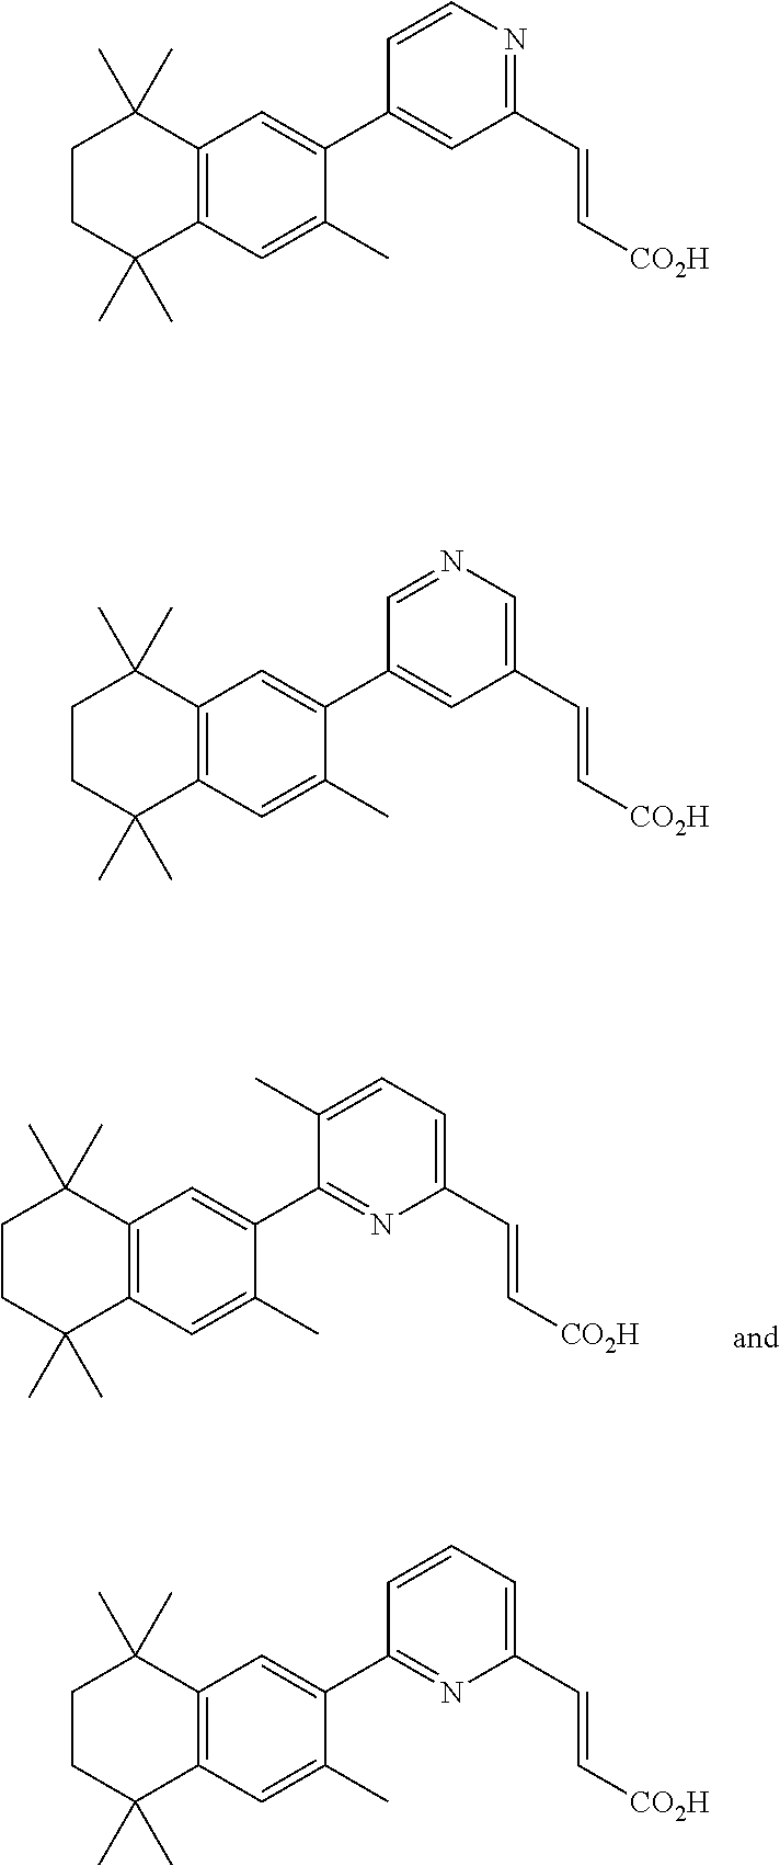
C12=C(C=C(C)C(C3=NC(C=C[CO2H])=CC=C3C)=C1)C(C)(C)CCC2(C)C.C12=C(C=C(C)C(C3=CC(C=C[CO2H])=NC=C3)=C1)C(C)(C)CCC2(C)C.C12=C(C=C(C)C(C3=CC(C=C[CO2H])=CN=C3)=C1)C(C)(C)CCC2(C)C.C12=C(C=C(C)C(C3=NC(C=C[CO2H])=CC=C3)=C1)C(C)(C)CCC2(C)C
